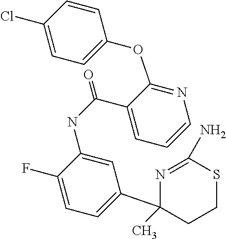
C1=CC(Cl)=CC=C1OC1=NC=CC=C1C(NC1=CC(C2(C)CCSC(N)=N2)=CC=C1F)=O
